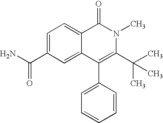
C1=C(C(N)=O)C=C2C(=C1)C(=O)N(C)C(C(C)(C)C)=C2C1=CC=CC=C1
